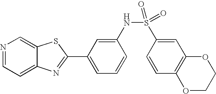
N1=CC=C2C(=C1)SC(C1=CC=CC(NS(=O)(C3=CC4=C(C=C3)OCCO4)=O)=C1)=N2
